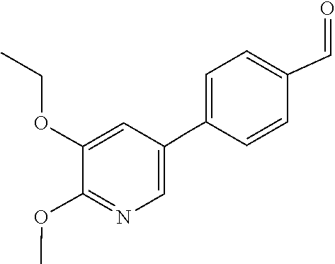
C1(OCC)=CC(CC2=CC=C(C=O)C=C2)=CN=C1OC
